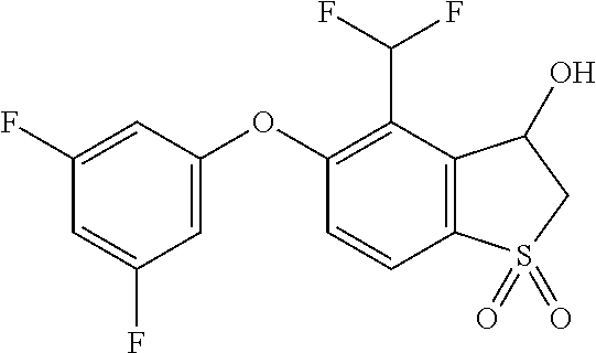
O(C1=CC(F)=CC(F)=C1)C1=C(C(F)F)C2=C(C=C1)S(=O)(=O)CC2O
